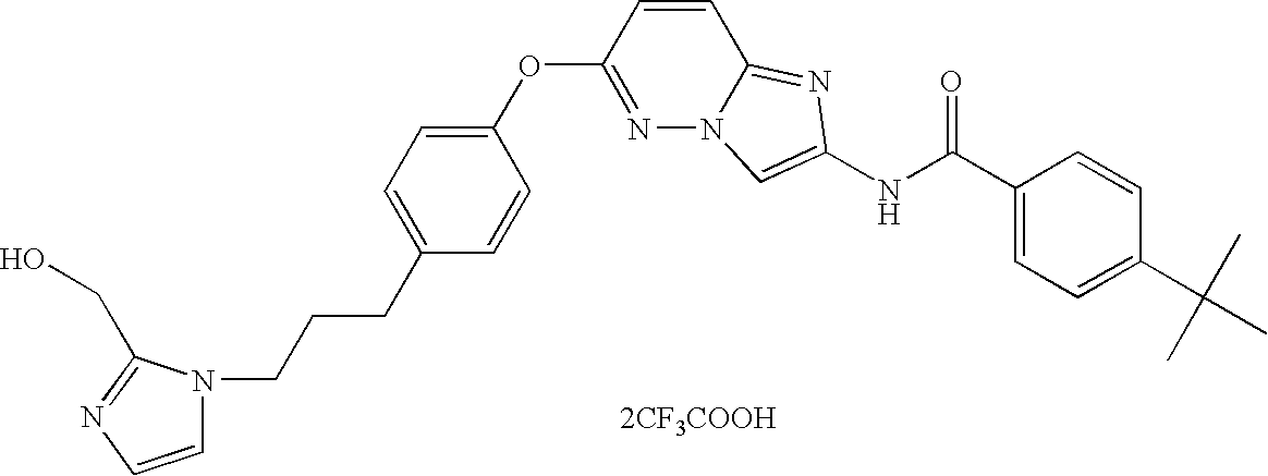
C1(OC2=NN3C(=NC(NC(C4=CC=C(C(C)(C)C)C=C4)=O)=C3)C=C2)=CC=C(CCCN2C=CN=C2CO)C=C1.[2CF3COOH]
